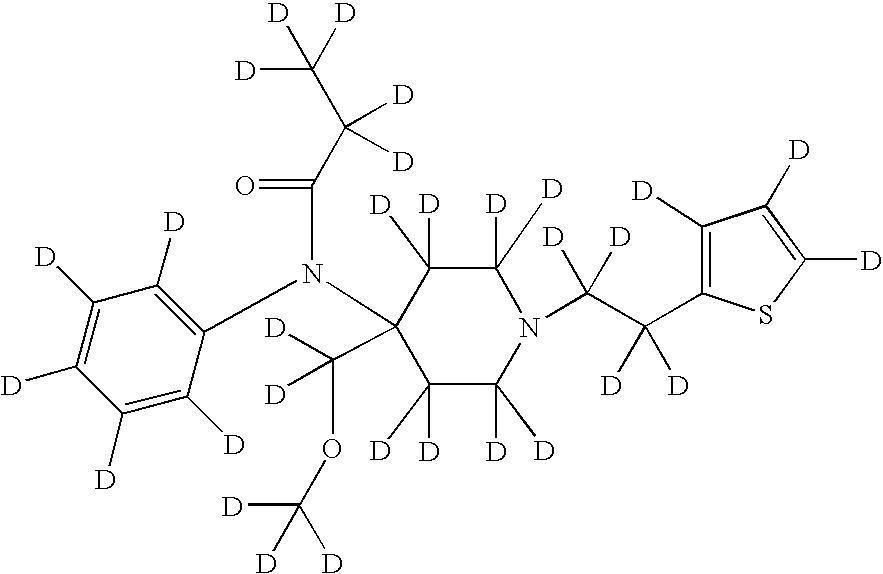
C1([D])=C([D])C(N(C(=O)C(C([D])([D])[D])([D])[D])C2(C([D])(OC([D])([D])[D])[D])C([D])([D])C([D])([D])N(C(C(C3=C([D])C([D])=C([D])S3)([D])[D])([D])[D])C([D])([D])C2([D])[D])=C([D])C([D])=C1[D]
